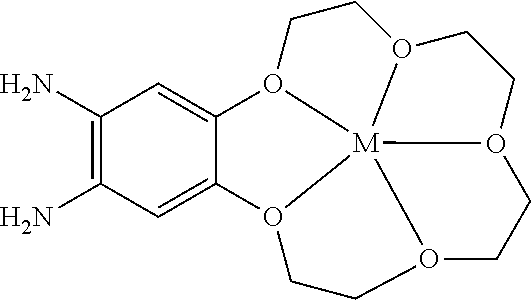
NC1=C(N)C=C2C(=C1)O1CCO3CCO4CCO5CCO2[M]1543
